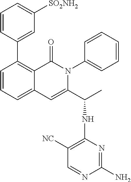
C1(C2=CC([SO2NH2])=CC=C2)=C2C(=CC=C1)C=C(C(C)NC1=C([NC])C=NC(N)=N1)N(C1=CC=CC=C1)C2=O
